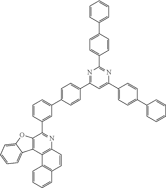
C1(C2=CC=C(C3=CC=CC(C4=NC5=C(C6=C4OC4=CC=CC=C64)C4=C(C=C5)C=CC=C4)=C3)C=C2)=NC(C2=CC=C(C3=CC=CC=C3)C=C2)=NC(C2=CC=C(C3=CC=CC=C3)C=C2)=C1
